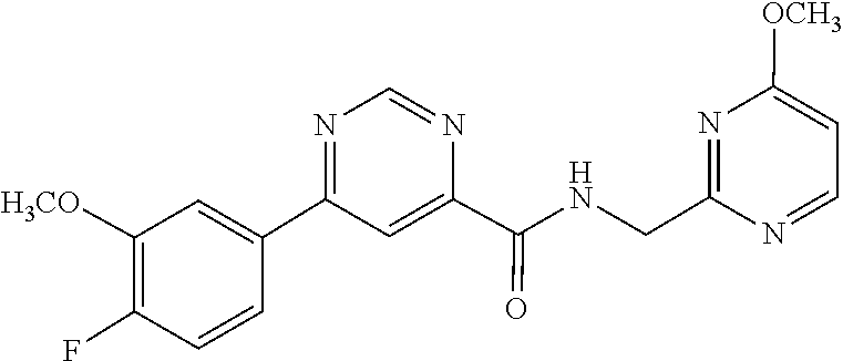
C1=C(C(NCC2=NC([OCH3])=CC=N2)=O)N=CN=C1C1=CC([H3CO])=C(F)C=C1
